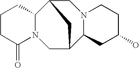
C1CC(=O)N2C(C1)C1CN3C(C(C2)C1)CC(O)CC3
